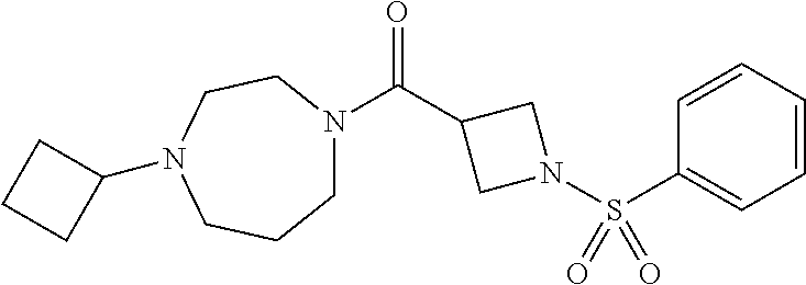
C1N(C(C2CN(S(C3=CC=CC=C3)(=O)=O)C2)=O)CCN(C2CCC2)CC1
